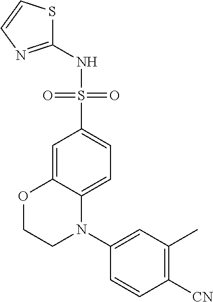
C1=C2C(=CC=C1S(NC1=NC=CS1)(=O)=O)N(C1=CC(C)=C([CN])C=C1)CCO2
